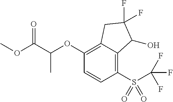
C1(OC(C(OC)=O)C)=C2C(=C(S(C(F)(F)F)(=O)=O)C=C1)C(O)C(F)(F)C2
